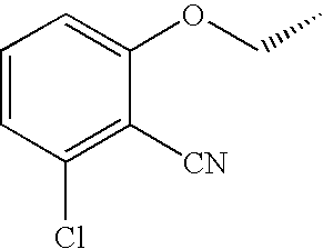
C1(OCC)=CC=CC(Cl)=C1[CN]
